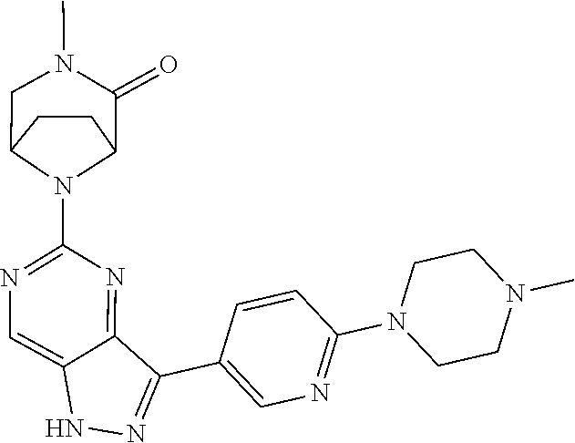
N1N=C(C2=CN=C(N3CCN(C)CC3)C=C2)C2=NC(N3C4CCC3CN(C)C4=O)=NC=C12
